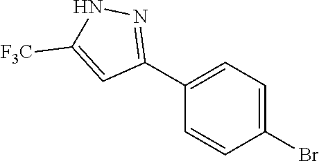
C1(C2=CC=C(Br)C=C2)=NNC([F3C])=C1
